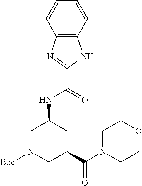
C12=C(C=CC=C1)NC(C(=O)NC1CC(C(N3CCOCC3)=O)CN([Boc])C1)=N2
